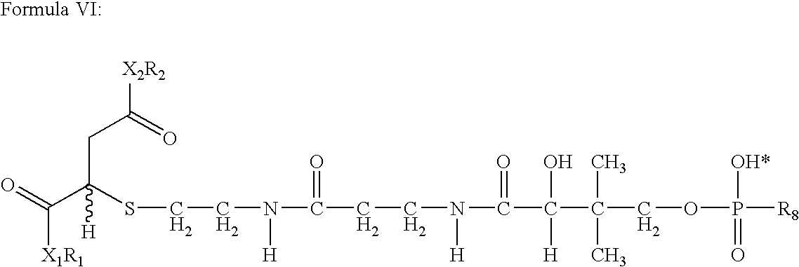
[X2R2]C(=O)CC(C(=O)[X1R1])(SCCN(C(=O)CCN([H])C(=O)C(C(C)(C)COP([OH*])(=O)[R8])(O)[H])[H])[H]
